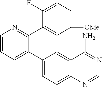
C1=CC=C(C2=CC=C3C(=C2)C(N)=NC=N3)C(C2=CC([OMe])=CC=C2F)=N1
